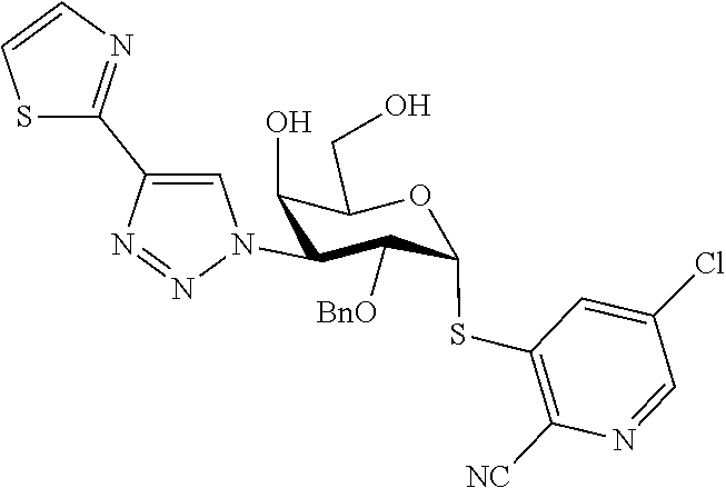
N1=NC(C2=NC=CS2)=CN1C1C([BnO])C(SC2=C([NC])N=CC(Cl)=C2)OC(CO)C1O
